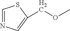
C(OC)C1=CN=CS1
